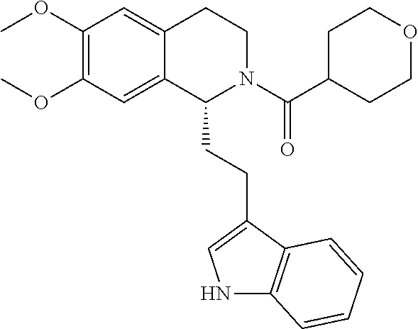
C1(OC)=C(OC)C=C2C(=C1)CCN(C(C1CCOCC1)=O)C2CCC1=CNC2=C1C=CC=C2
